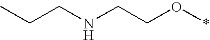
C(NCCO*)CC
